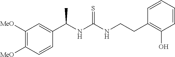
C1(C(NC(NCCC2=C(O)C=CC=C2)=S)C)=CC([MeO])=C([MeO])C=C1
